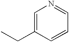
C1=C(CC)C=CC=N1
